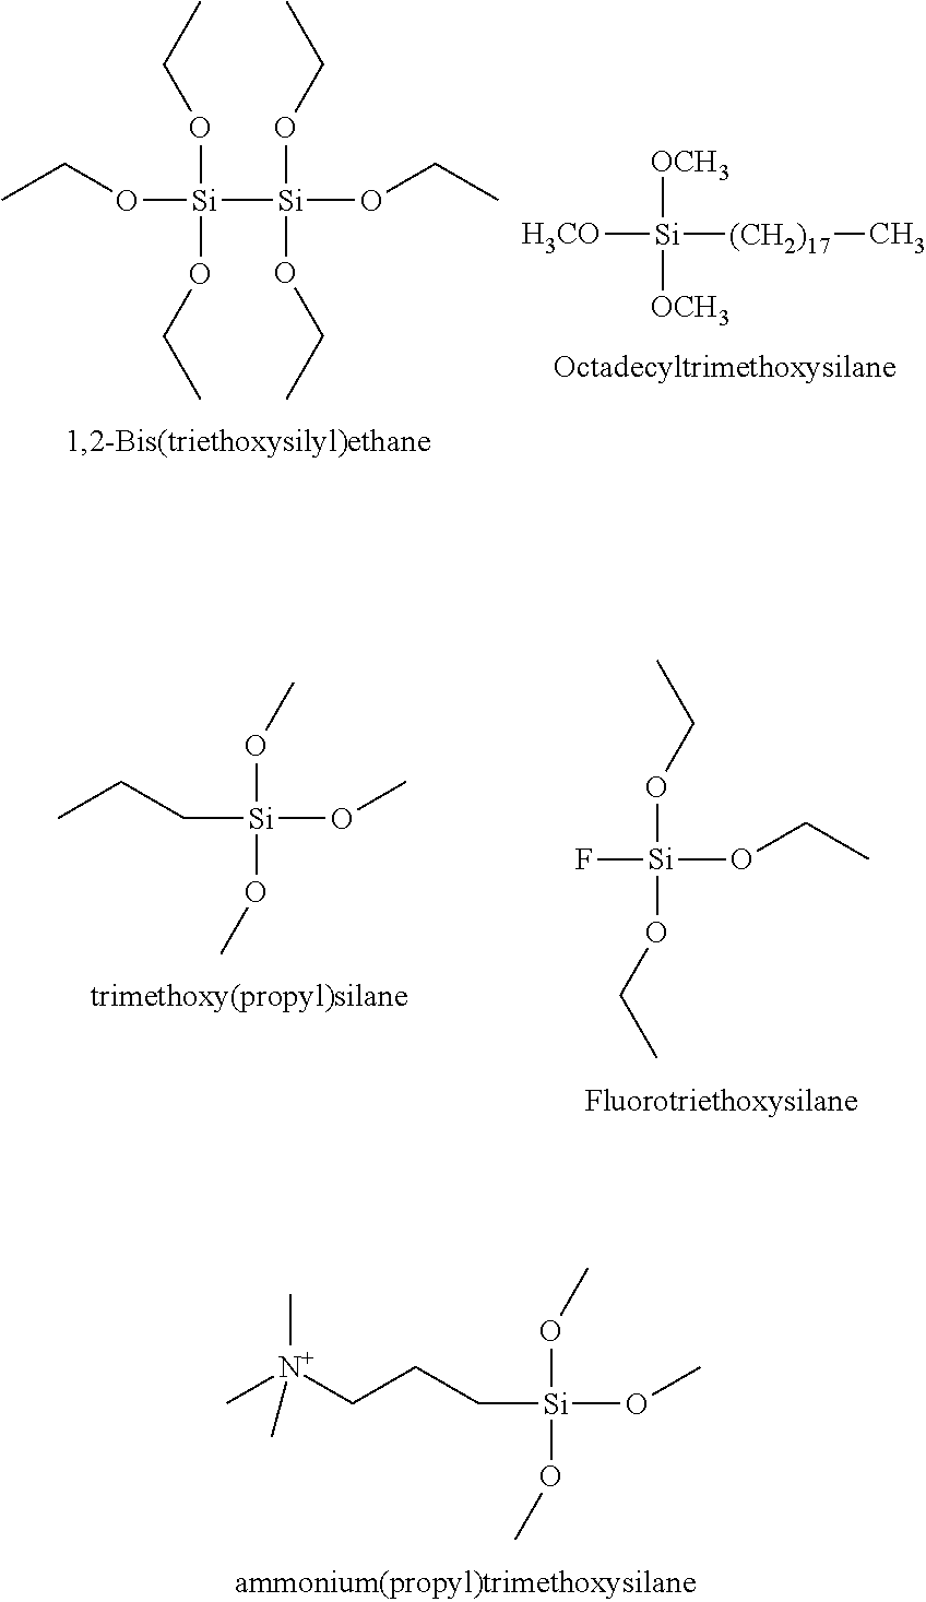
C[N+](CCC[Si](OC)(OC)OC)(C)C.CCO[Si]([Si](OCC)(OCC)OCC)(OCC)OCC.[H3CO][Si]([(CH2)17]C)([OCH3])[OCH3].CCC[Si](OC)(OC)OC.CCO[Si](OCC)(F)OCC
